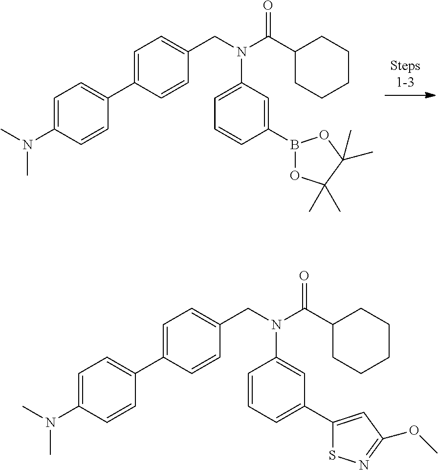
C1(CN(C(C2CCCCC2)=O)C2=CC=CC(B3OC(C)(C)C(C)(C)O3)=C2)=CC=C(C2=CC=C(N(C)C)C=C2)C=C1.C1(CN(C(C2CCCCC2)=O)C2=CC(C3=CC(OC)=NS3)=CC=C2)=CC=C(C2=CC=C(N(C)C)C=C2)C=C1
